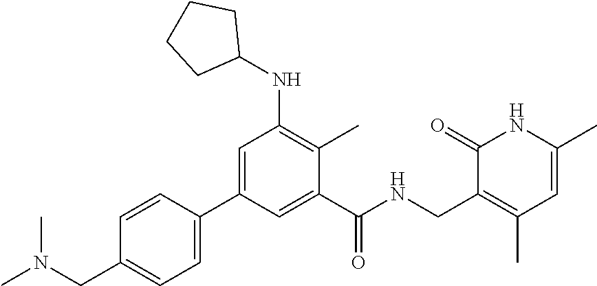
CN(CC1=CC=C(C2=CC(NC3CCCC3)=C(C)C(C(NCC3=C(C)C=C(C)NC3=O)=O)=C2)C=C1)C
